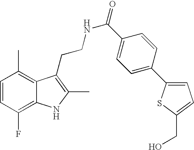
C1=CC(F)=C2C(=C1C)C(CCNC(=O)C1=CC=C(C3=CC=C(CO)S3)C=C1)=C(C)N2
